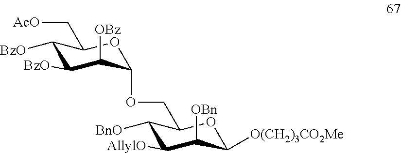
C1([BnO])C([AllylO])C([OBn])C([O(CH2)3CO2Me])OC1COC1C([OBz])C([BzO])C([BzO])C(C[AcO])O1
